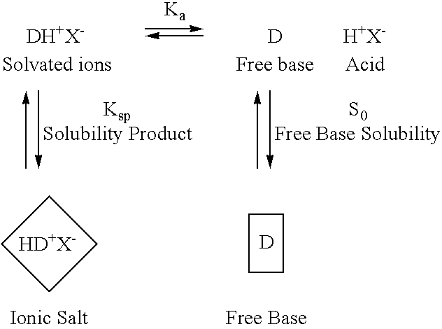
[D].[H+X-].C1CCC1.[D]
